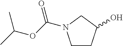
C1CC(O)CN1C(OC(C)C)=O
